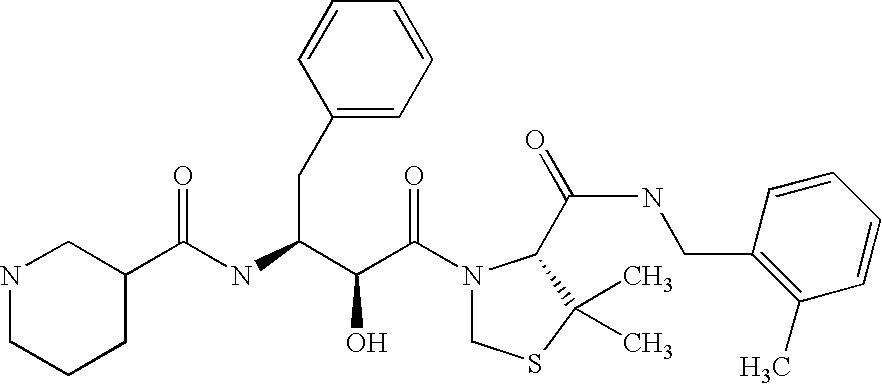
N(C(C(C(N1CSC(C)(C)C1C(NCC1=C(C)C=CC=C1)=O)=O)O)CC1=CC=CC=C1)C(=O)C1CNCCC1
